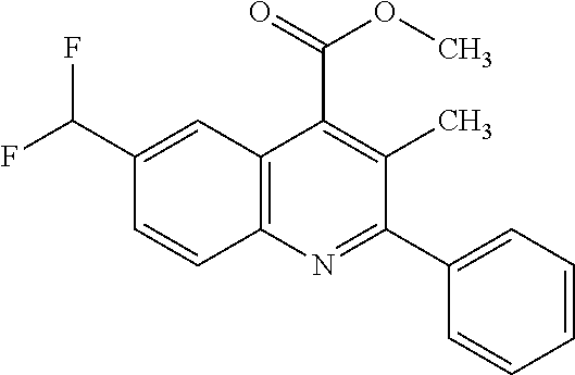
O=C(OC)C1=C(C)C(C2=CC=CC=C2)=NC2=C1C=C(C(F)F)C=C2
